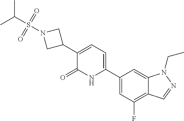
C1(C2=CC=C(C3=CC(F)=C4C(=C3)N(CC)N=C4)NC2=O)CN(S(C(C)C)(=O)=O)C1
